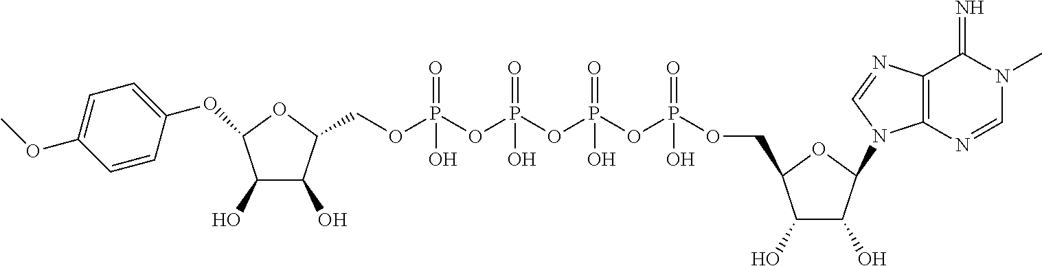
C1(O)C(O)C(N2C3=C(C(=N)N(C)C=N3)N=C2)OC1COP(=O)(O)OP(=O)(O)OP(=O)(O)OP(OCC1C(O)C(O)C(OC2=CC=C(OC)C=C2)O1)(=O)O
